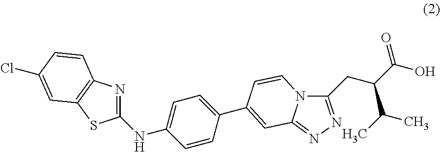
N12C(=NN=C1CC(C(O)=O)C(C)C)C=C(C1=CC=C(NC3=NC4=C(S3)C=C(Cl)C=C4)C=C1)C=C2
